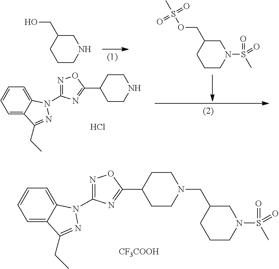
C1C(COS(C)(=O)=O)CCCN1S(=O)(C)=O.C1C(CO)CCCN1.C1=C2C(=CC=C1)N(C1=NOC(C3CCNCC3)=N1)N=C2CC.Cl.C1=C2C(=CC=C1)N(C1=NOC(C3CCN(CC4CCCN(S(C)(=O)=O)C4)CC3)=N1)N=C2CC.[CF3COOH]
